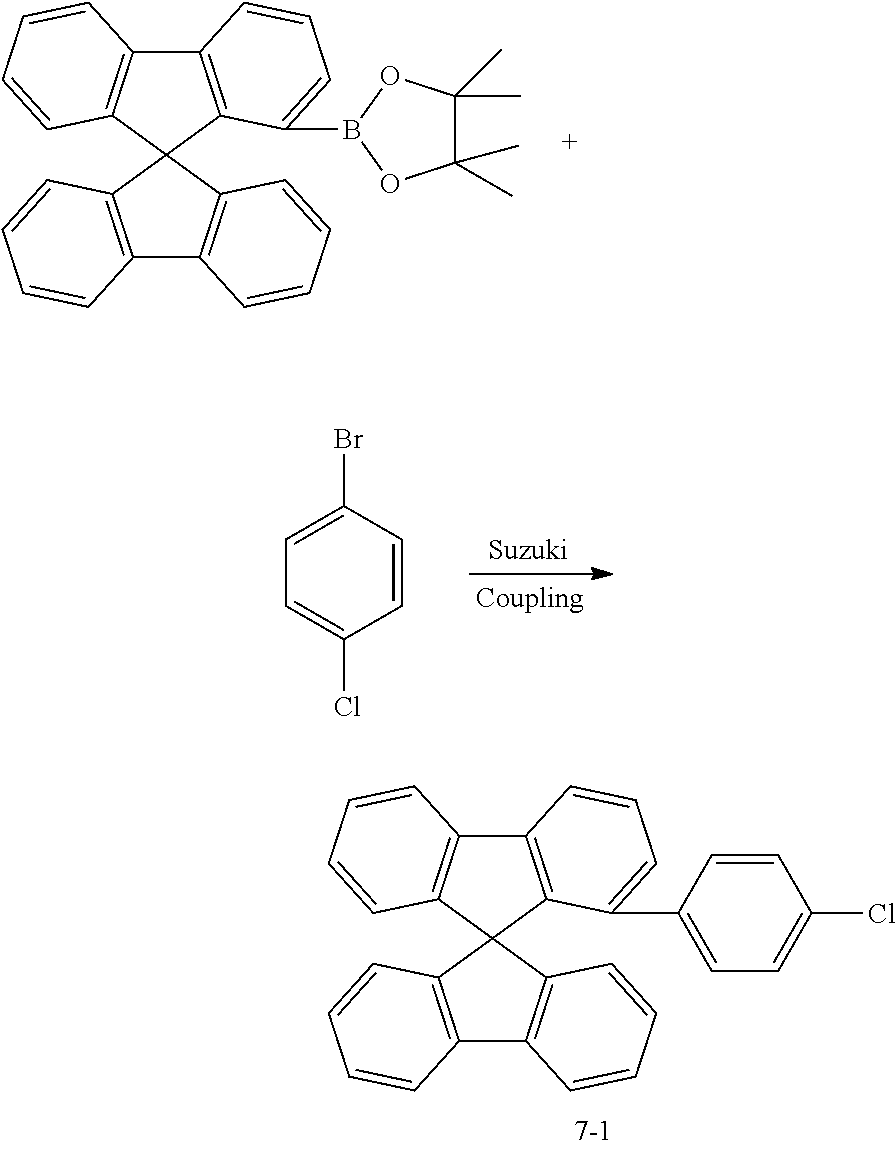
C12=C(C3(C4=C1C=CC=C4)C1=C(C4=C3C=CC=C4)C=CC=C1C1=CC=C(Cl)C=C1)C=CC=C2.C12=C(C3(C4=C1C=CC=C4)C1=C(C4=C3C=CC=C4)C=CC=C1B1OC(C)(C)C(C)(C)O1)C=CC=C2.C1=C(Br)C=CC(Cl)=C1
